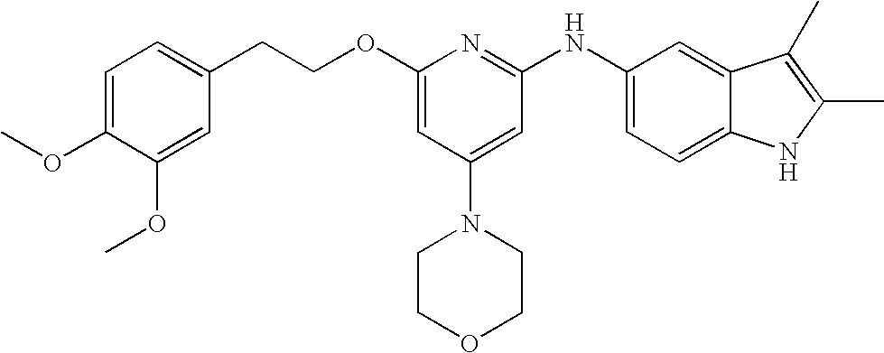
C1(CCOC2=CC(N3CCOCC3)=CC(NC3=CC=C4C(=C3)C(C)=C(C)N4)=N2)=CC=C(OC)C(OC)=C1
